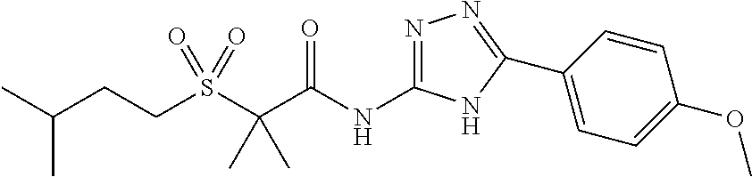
C(C(=O)NC1=NN=C(C2=CC=C(OC)C=C2)N1)(C)(C)S(CCC(C)C)(=O)=O
